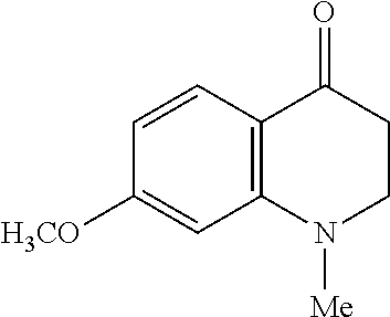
C12=C(N([Me])CCC1=O)C=C([H3CO])C=C2
